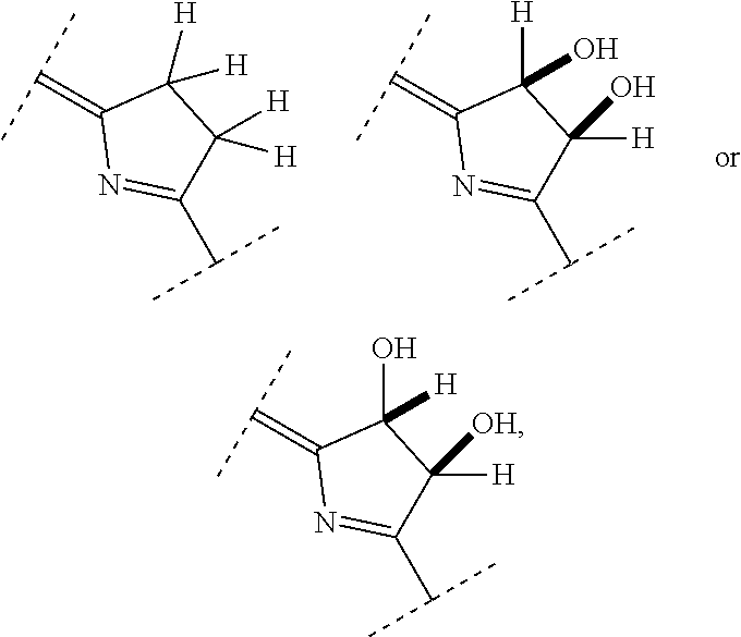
C1(=C(C)C)N=C(C(C)C)C([H])([OH])C1(O)[H].C1(=C(C)C)N=C(C(C)C)C([H])([H])C1([H])[H].C1(=C(C)C)N=C(C(C)C)C([H])(O)C1([H])O
